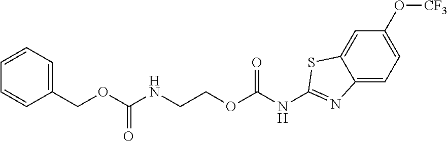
C1=CC=C(COC(NCCOC(NC2=NC3=CC=C(O[CF3])C=C3S2)=O)=O)C=C1
